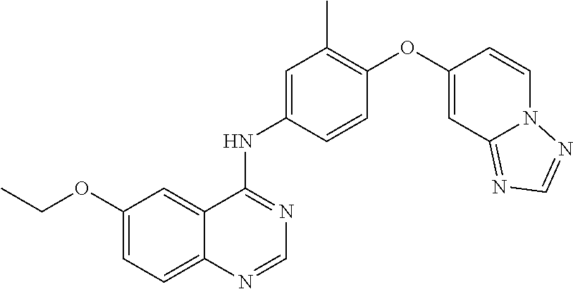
C1(OCC)=CC=C2C(=C1)C(NC1=CC(C)=C(OC3=CC4=NC=NN4C=C3)C=C1)=NC=N2
